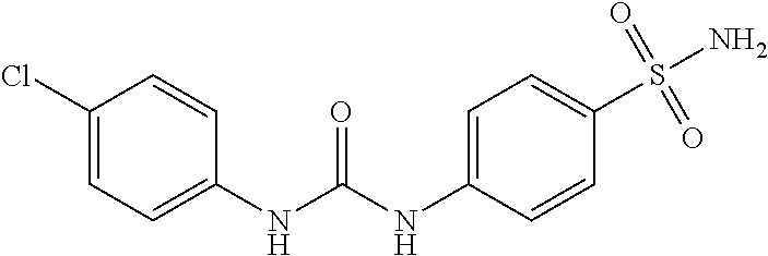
C1(Cl)=CC=C(NC(NC2=CC=C(S(N)(=O)=O)C=C2)=O)C=C1
